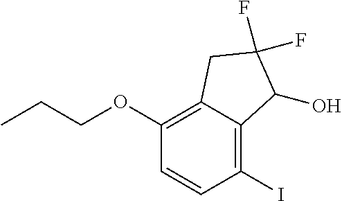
C1(OCCC)=C2C(=C(I)C=C1)C(O)C(F)(F)C2
